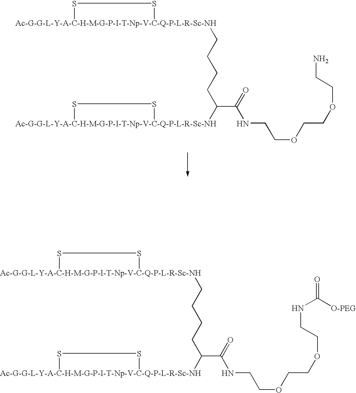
C(OCCOCCN)CNC(=O)C(CCCC[Ac-G-G-L-Y-A-C-H-M-G-P-I-T-Np-V-C-Q-P-L-R-Sc-NH]1SS1)[Ac-G-G-L-Y-A-C-H-M-G-P-I-T-Np-V-C-Q-P-L-R-Sc-NH]1SS1.C(OCCOCCNC([O-PEG])=O)CNC(=O)C(CCCC[Ac-G-G-L-Y-A-C-H-M-G-P-I-T-Np-V-C-Q-P-L-R-Sc-NH]1SS1)[Ac-G-G-L-Y-A-C-H-M-G-P-I-T-Np-V-C-Q-P-L-R-Sc-NH]1SS1
